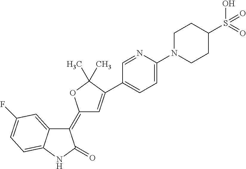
C1(=C2C=C(C3=CC=C(N4CCC(S(=O)(O)=O)CC4)N=C3)C(C)(C)O2)C2=CC(F)=CC=C2NC1=O
